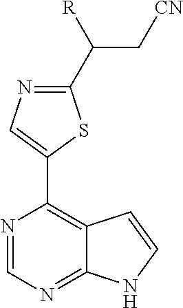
C1(C(C[CN])[R])=NC=C(C2=C3C(=NC=N2)NC=C3)S1
